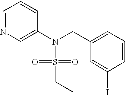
N1=CC=CC(N(CC2=CC=CC(I)=C2)S(=O)(=O)CC)=C1
